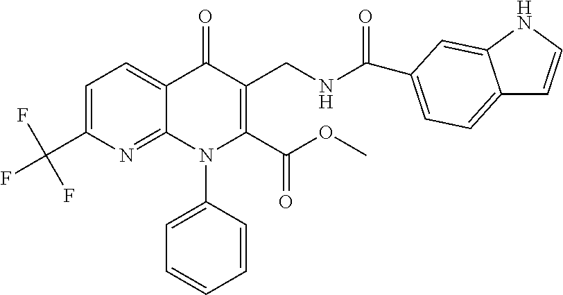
C1=C(C(F)(F)F)N=C2C(=C1)C(=O)C(CNC(=O)C1=CC=C3C=CNC3=C1)=C(C(OC)=O)N2C1=CC=CC=C1
